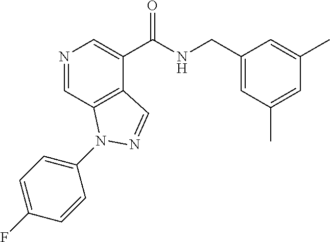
N1=CC2=C(C(C(NCC3=CC(C)=CC(C)=C3)=O)=C1)C=NN2C1=CC=C(F)C=C1
